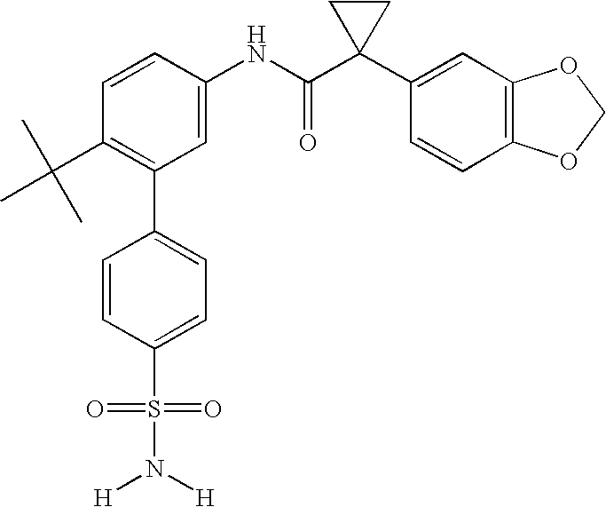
C1(NC(C2(C3=CC4=C(C=C3)OCO4)CC2)=O)=CC(C2=CC=C(S(N([H])[H])(=O)=O)C=C2)=C(C(C)(C)C)C=C1
